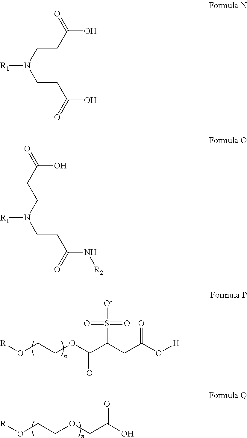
O(CCOC(C(CC(O[H])=O)S([O-])(=O)=O)=O)[R].O(CCOCC(O)=O)[R].C(CN(CCC(O)=O)[R1])C(O)=O.C(N(CCC(N[R2])=O)[R1])CC(=O)O
